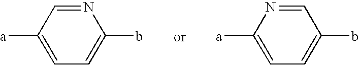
C1=C([a])C=NC(b)=C1.C1=C([a])N=CC(b)=C1
